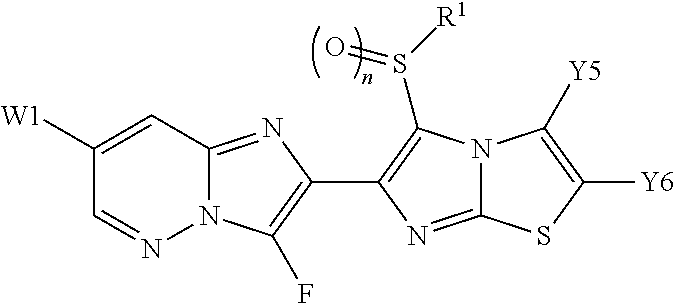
C1([W1])=CC2=NC(C3=C(S([R1])=O)N4C(=N3)SC([Y6])=C4[Y5])=C(F)N2N=C1
